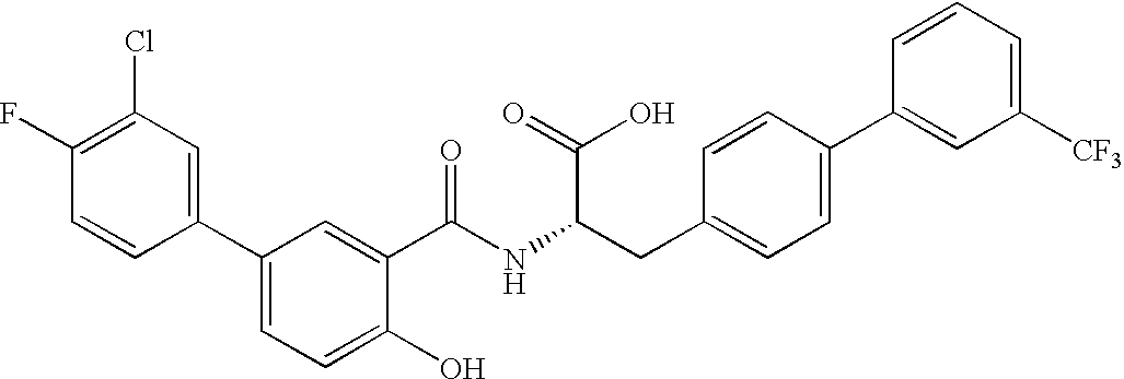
C1=CC(C2=CC=C(O)C(C(=O)NC(CC3=CC=C(C4=CC([CF3])=CC=C4)C=C3)C(O)=O)=C2)=CC(Cl)=C1F
